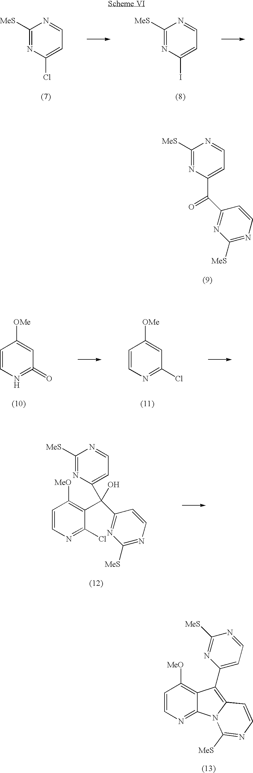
C1([MeS])=NC(Cl)=CC=N1.C1([MeS])=NC(I)=CC=N1.C1([MeS])=NC(C(=O)C2=NC([MeS])=NC=C2)=CC=N1.C1=CN=C(=O)C=C1[OMe].C1=CN=C(Cl)C=C1[OMe].C1([MeS])=NC(C(C2=C([MeO])C=CN=C2Cl)(C2=NC([MeS])=NC=C2)O)=CC=N1.C1=CN=C2C(=C1[MeO])C(C1=CC=NC([MeS])=N1)=C1N2C([MeS])=NC=C1
